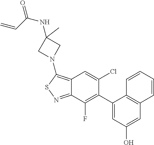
C12=C(N3CC(NC(=O)C=C)(C)C3)SN=C1C(F)=C(C1=CC(O)=CC3=C1C=CC=C3)C(Cl)=C2
